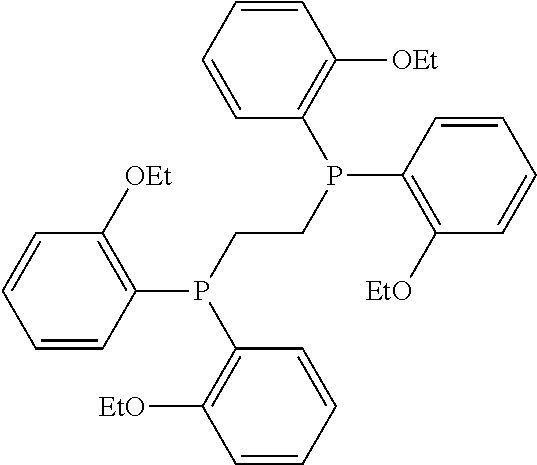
C1=CC=CC(P(CCP(C2=C([OEt])C=CC=C2)C2=C([EtO])C=CC=C2)C2=C([EtO])C=CC=C2)=C1[OEt]
